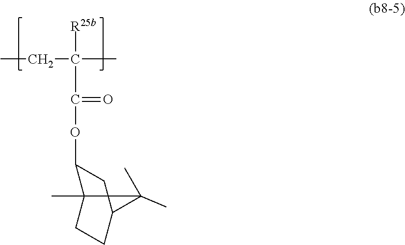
CCC(C)([R25b])C(=O)OC1CC2CCC1(C)C2(C)C
